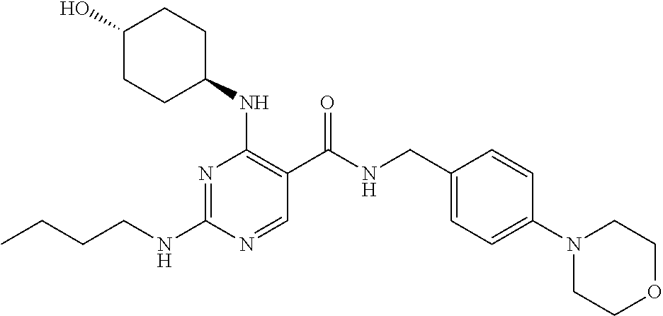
CCCCNC1=NC(NC2CCC(O)CC2)=C(C(NCC2=CC=C(N3CCOCC3)C=C2)=O)C=N1
